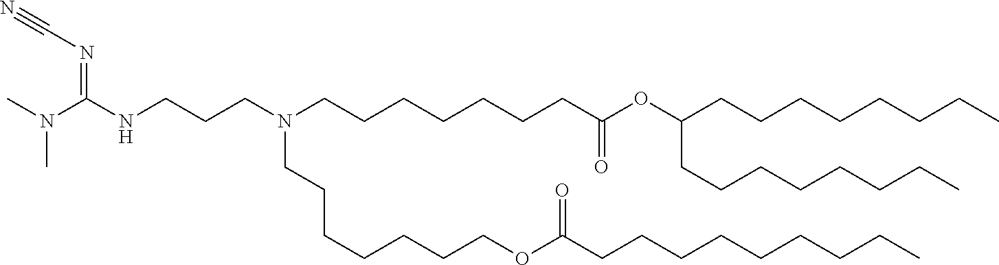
C(CCCOC(CCCCCCCCC)=O)CCCN(CCCCCCCC(=O)OC(CCCCCCCC)CCCCCCCC)CCCNC(N(C)C)=NC#N
